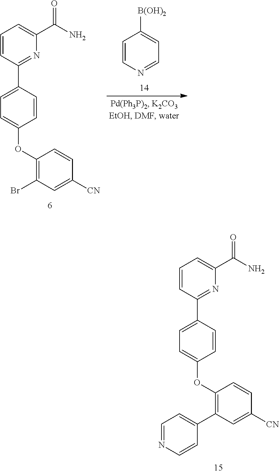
C1=CC(C2=CC=C(OC3=C(C4=CC=NC=C4)C=C([CN])C=C3)C=C2)=NC(C(N)=O)=C1.C1=CC(C2=CC=C(OC3=C(Br)C=C([CN])C=C3)C=C2)=NC(C(N)=O)=C1.C1=CN=CC=C1[B(OH)2]
